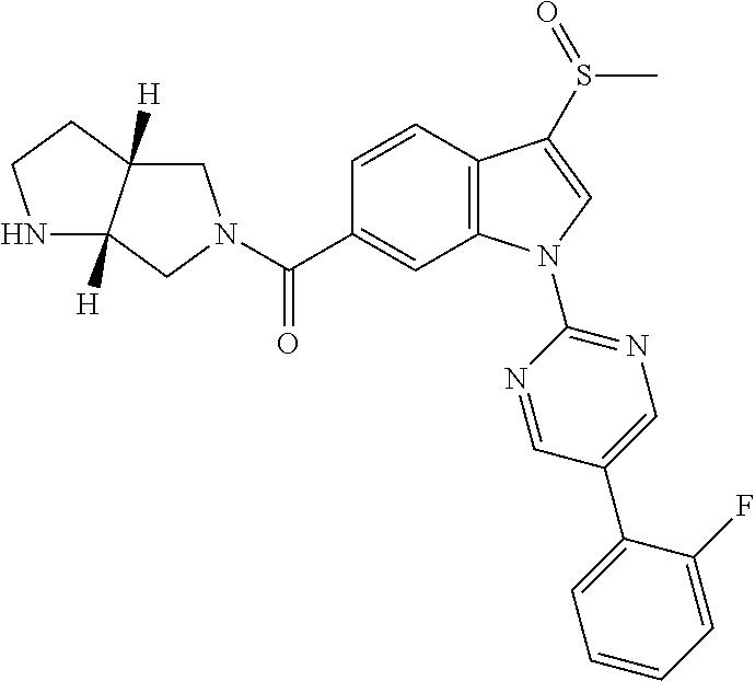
C(C1=CC2=C(C=C1)C(S(=O)C)=CN2C1=NC=C(C2=CC=CC=C2F)C=N1)(=O)N1CC2([H])C([H])(C1)NCC2
